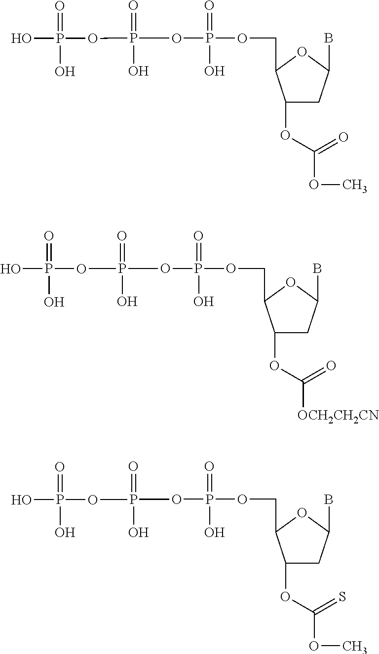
C1C(B)OC(COP(=O)(O)OP(=O)(O)OP(=O)(O)O)C1OC(OC)=O.C1C(B)OC(COP(=O)(O)OP(=O)(O)OP(=O)(O)O)C1OC([OCH2CH2CN])=O.C1C(B)OC(COP(=O)(O)OP(=O)(O)OP(=O)(O)O)C1OC(OC)=S
